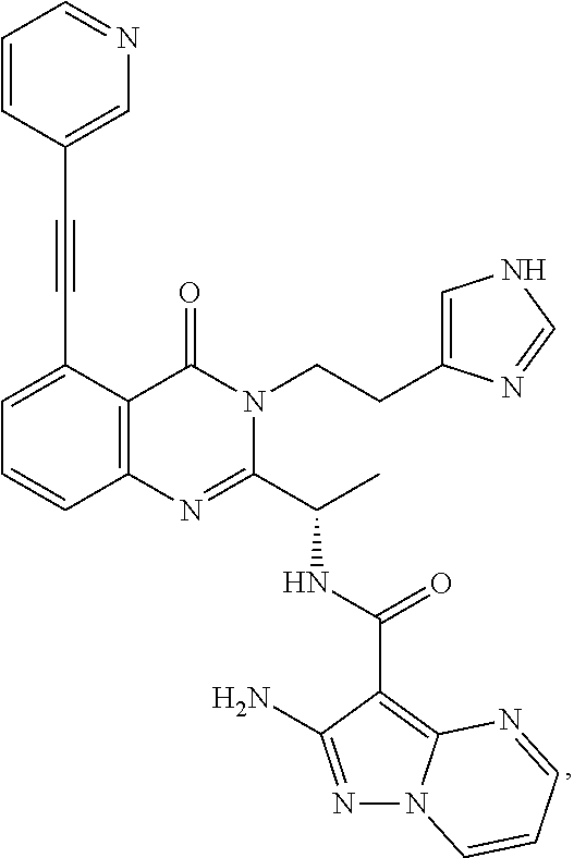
C1=C(C#CC2=CN=CC=C2)C2=C(C=C1)N=C(C(C)NC(C1=C3N(N=C1N)C=CC=N3)=O)N(CCC1=CNC=N1)C2=O
